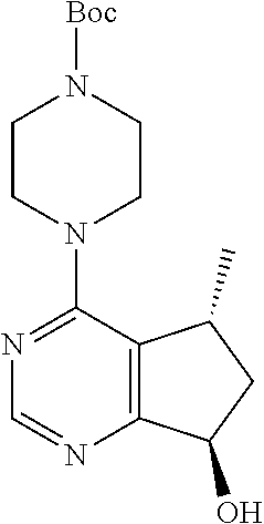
C12=C(C(N3CCN([Boc])CC3)=NC=N1)C(C)CC2O
